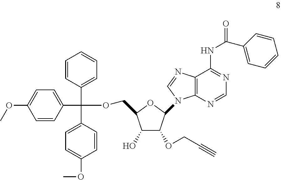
C1=CC(C(OCC2C(O)C(OCC#C)C(N3C4=C(N=C3)C(NC(C3=CC=CC=C3)=O)=NC=N4)O2)(C2=CC=CC=C2)C2=CC=C(OC)C=C2)=CC=C1OC
